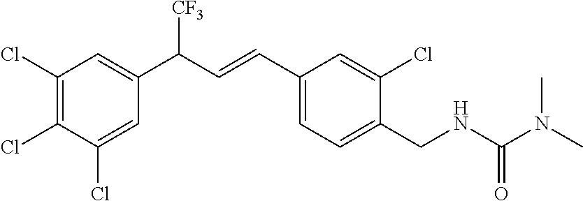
C1(CNC(=O)N(C)C)=CC=C(C=CC(C2=CC(Cl)=C(Cl)C(Cl)=C2)[CF3])C=C1Cl
